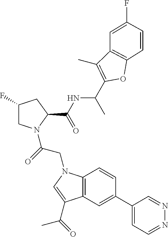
C1(F)CN(C(=O)CN2C3=C(C=C(C4=CC=NN=C4)C=C3)C(C(C)=O)=C2)C(C(NC(C)C2=C(C)C3=C(O2)C=CC(F)=C3)=O)C1
